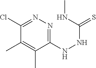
C1(NNC(=S)NC)=NN=C(Cl)C(C)=C1C
